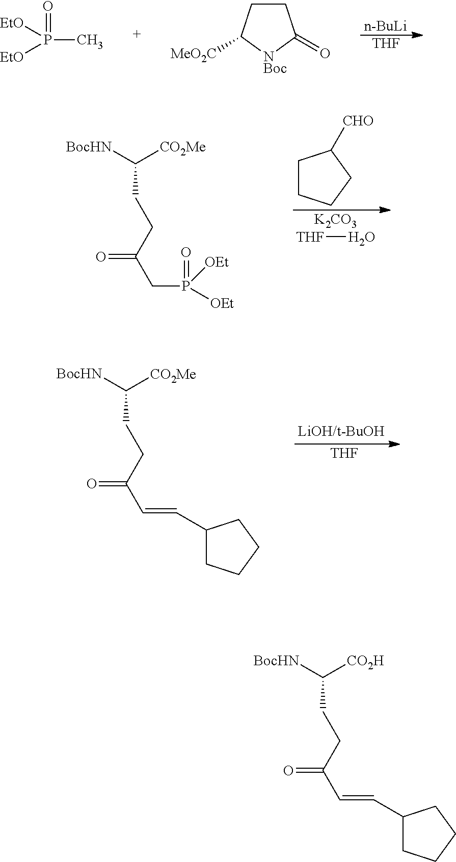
[n-BuLi].[THF].O=P(C)([EtO])[EtO].C1CC([MeO2C])[NBoc]C1=O.[K2CO3].[THF]O.C1CCCC1[CHO].[BocHN]C([CO2Me])CCC(=O)CP(=O)([OEt])[OEt].[THF].[BocHN]C([CO2Me])CCC(=O)C=CC1CCCC1.[BocHN]C([CO2H])CCC(=O)C=CC1CCCC1
